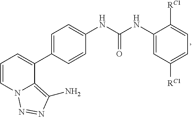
C1=C(C2=CC=CN3C2=C(N)N=N3)C=CC(NC(NC2=CC([RC1])=CC=C2[RC1])=O)=C1
